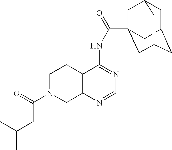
C1N(C(=O)CC(C)C)CC2=C(C1)C(NC(=O)C13CC4CC(CC(C1)C4)C3)=NC=N2
